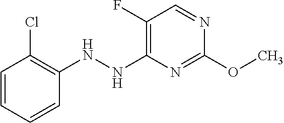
C1(NNC2=C(F)C=NC(OC)=N2)=C(Cl)C=CC=C1
